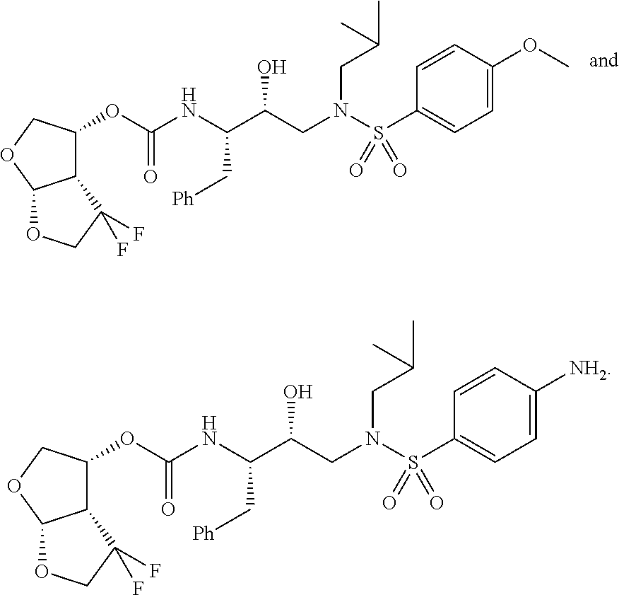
C12C(OC(NC(C(CN(S(C3=CC=C(OC)C=C3)(=O)=O)CC(C)C)O)C[Ph])=O)COC1OCC2(F)F.C12C(OC(NC(C(CN(S(C3=CC=C([NH2])C=C3)(=O)=O)CC(C)C)O)C[Ph])=O)COC1OCC2(F)F
